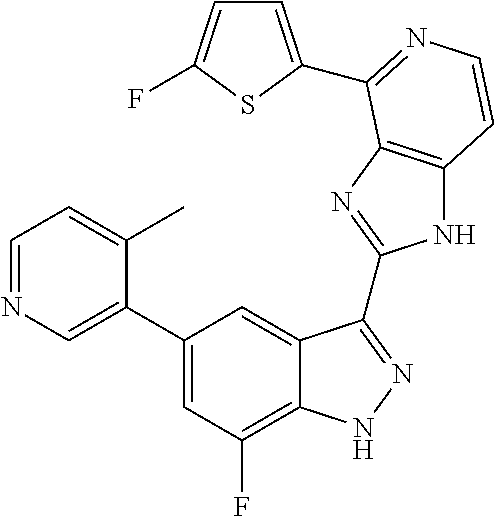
C1=C(C2=CC(F)=C3C(=C2)C(C2=NC4=C(N2)C=CN=C4C2=CC=C(F)S2)=NN3)C(C)=CC=N1
